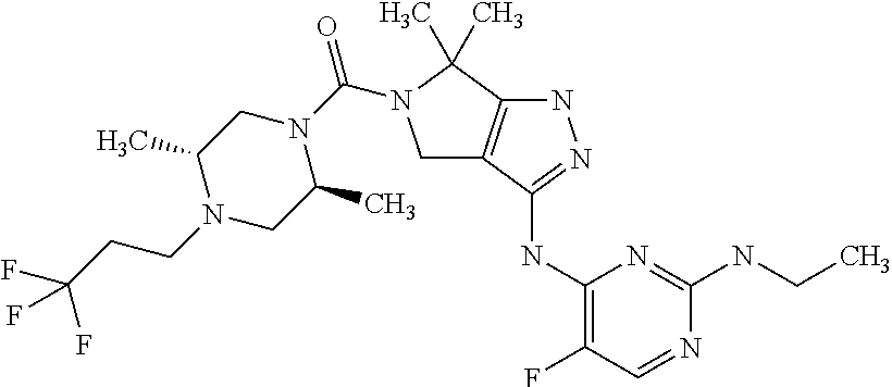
C1(NC2=NNC3=C2CN(C(N2CC(C)N(CCC(F)(F)F)CC2C)=O)C3(C)C)=C(F)C=NC(NCC)=N1
